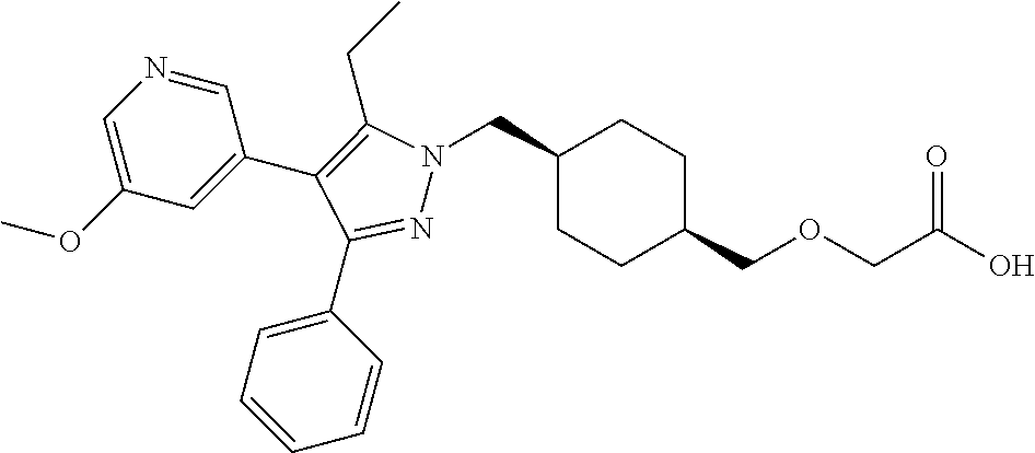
C1(CN2N=C(C3=CC=CC=C3)C(C3=CC(OC)=CN=C3)=C2CC)CCC(COCC(O)=O)CC1
